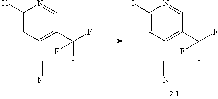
C1(I)=CC(C#N)=C(C(F)(F)F)C=N1.C1(Cl)=CC(C#N)=C(C(F)(F)F)C=N1
